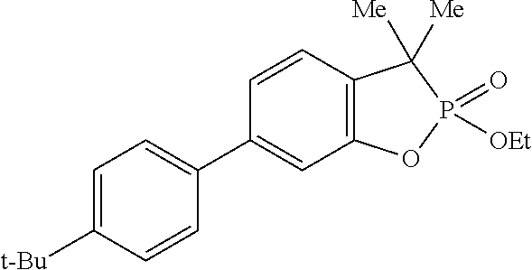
C1(C2=CC=C([t-Bu])C=C2)=CC2=C(C=C1)C([Me])([Me])P(=O)([OEt])O2
